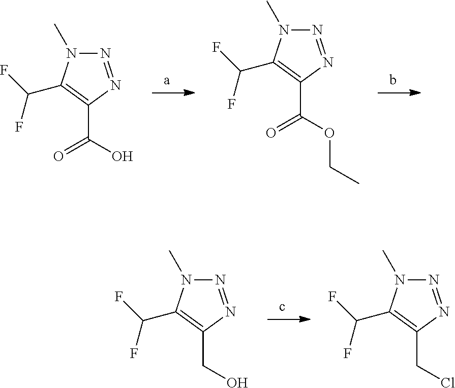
N1=NC(C(O)=O)=C(C(F)F)N1C.N1=NC(C(OCC)=O)=C(C(F)F)N1C.N1=NC(CO)=C(C(F)F)N1C.N1=NC(CCl)=C(C(F)F)N1C
